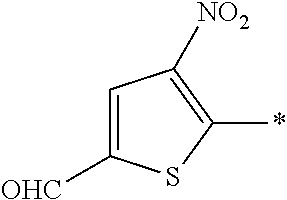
C1([OHC])=CC([NO2])=C(*)S1
